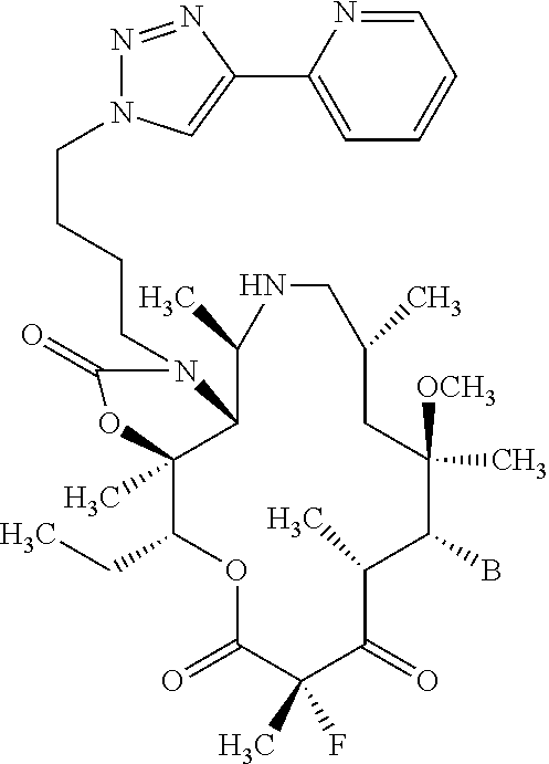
O1C(=O)C(C)(F)C(=O)C(C)C(B)C([OCH3])(C)CC(C)CNC(C)C2C(C)(C1CC)OC(=O)N2CCCCN1N=NC(C2=CC=CC=N2)=C1
